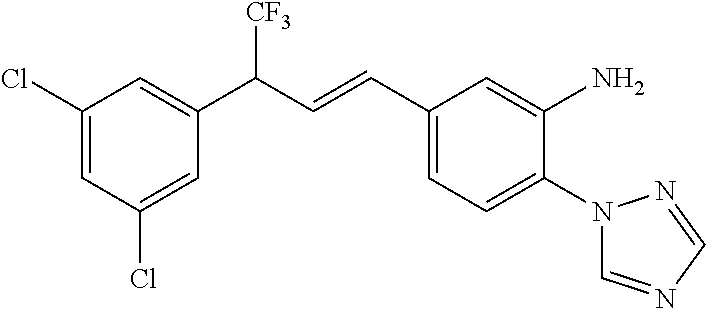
C1(Cl)=CC(Cl)=CC(C([CF3])C=CC2=CC=C(N3C=NC=N3)C(N)=C2)=C1
